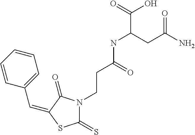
C(C1=CC=CC=C1)=C1C(=O)N(CCC(NC(C(O)=O)CC(N)=O)=O)C(=S)S1
